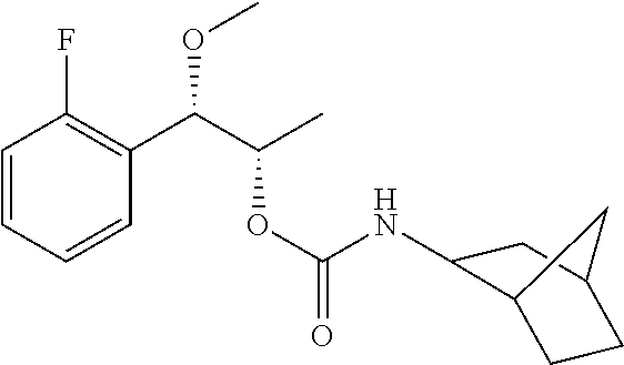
C1=CC=CC(C(C(C)OC(=O)NC2C3CCC(C2)C3)OC)=C1F
